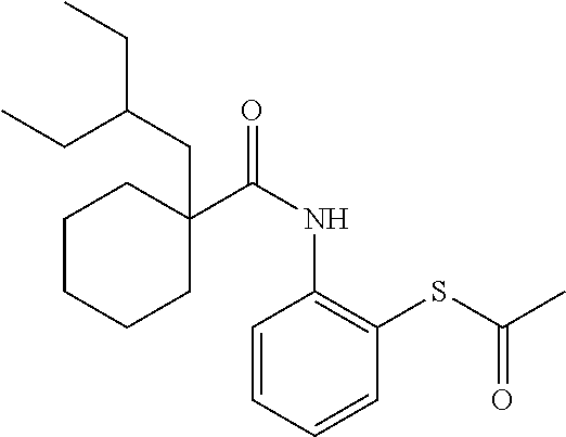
C1C(CC(CC)CC)(C(NC2=C(SC(C)=O)C=CC=C2)=O)CCCC1
